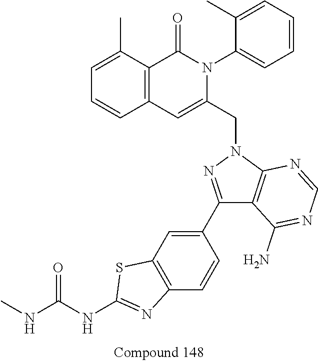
C12=C(C(C)=CC=C1)C(=O)N(C1=CC=CC=C1C)C(CN1N=C(C3=CC4=C(C=C3)N=C(NC(=O)NC)S4)C3=C1N=CN=C3N)=C2
